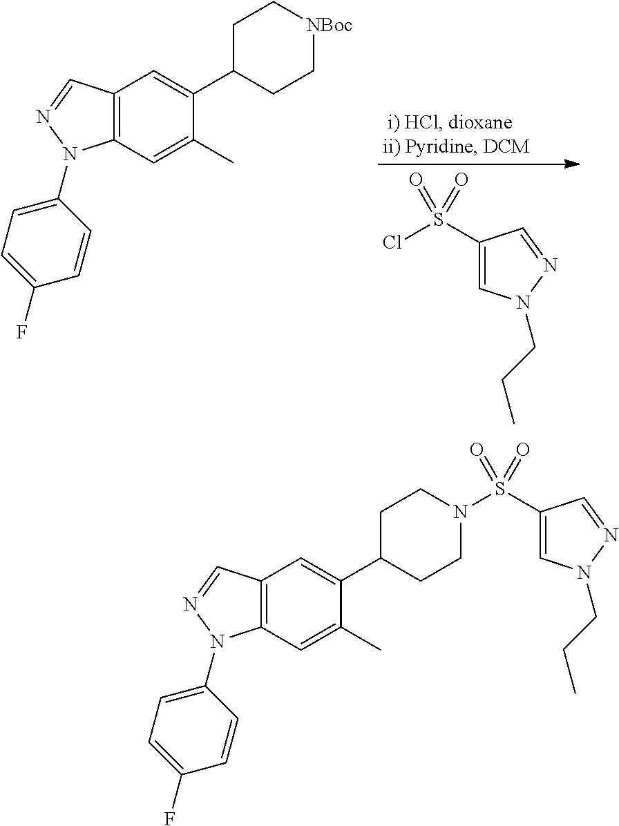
C1(S(Cl)(=O)=O)=CN(CCC)N=C1.C12=C(C=C(C)C(C3CC[NBoc]CC3)=C1)N(C1=CC=C(F)C=C1)N=C2.C12=C(C=C(C)C(C3CCN(S(C4=CN(CCC)N=C4)(=O)=O)CC3)=C1)N(C1=CC=C(F)C=C1)N=C2
